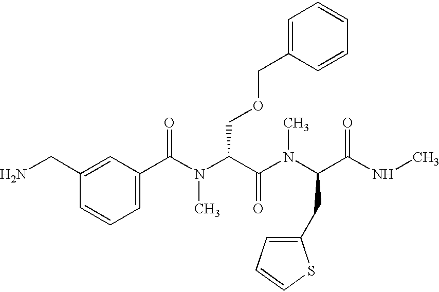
NCC1=CC(C(N(C(C(N(C(C(NC)=O)CC2=CC=CS2)C)=O)COCC2=CC=CC=C2)C)=O)=CC=C1
